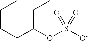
C(C(OS([O-])(=O)=O)CC)CCC
